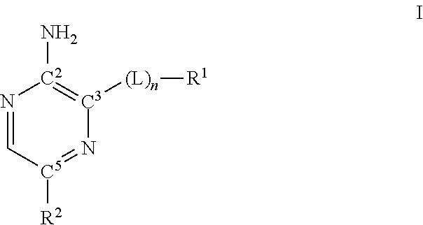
N1=C[C5]([R2])=N[C3]([(L)n][R1])=[C2]1N
